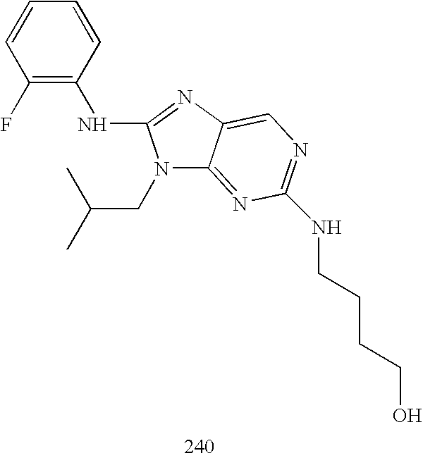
N(C1=NC2=CN=C(NCCCCO)N=C2N1CC(C)C)C1=C(F)C=CC=C1
